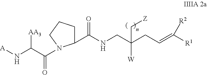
C([W])(CNC(=O)C1CCCN1C(=O)C(N[A])[AA3])(CC=C([R1])[R2])C[Z]
